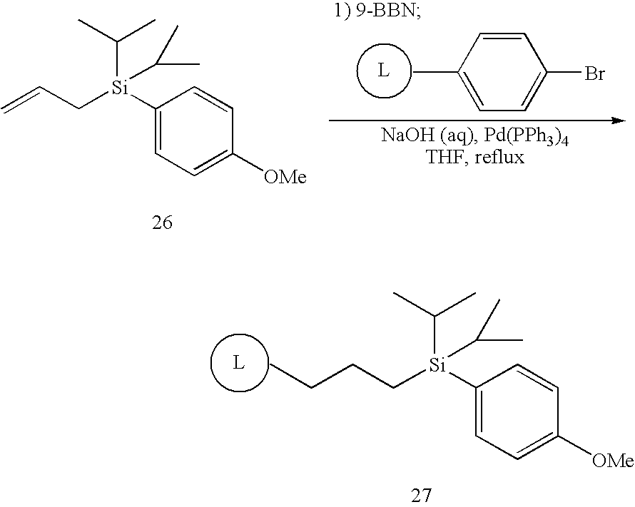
[L].CC1=CC=C(Br)C=C1.C1([Si](CC=C)(C(C)C)C(C)C)=CC=C([OMe])C=C1.[L].C1([Si](CCCC)(C(C)C)C(C)C)=CC=C([OMe])C=C1
